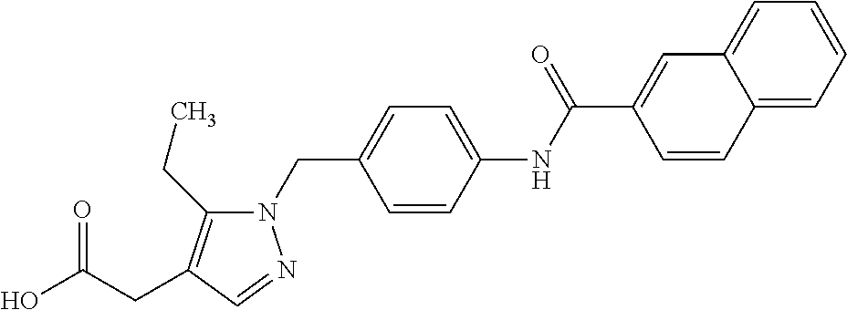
N1(CC2=CC=C(NC(C3=CC4=CC=CC=C4C=C3)=O)C=C2)C(CC)=C(CC(O)=O)C=N1
